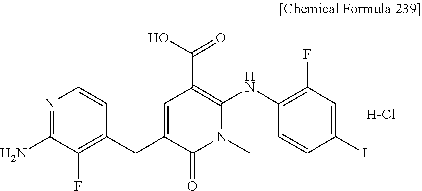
C1=C(CC2=C(F)C(N)=NC=C2)C(=O)N(C)C(NC2=C(F)C=C(I)C=C2)=C1C(O)=O.[H-Cl]
